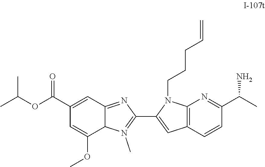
O(C(C)C)C(C1=CC2=NC(C3=CC4=C(N=C(C(C)N)C=C4)N3CCCC=C)=N(C)C2C(OC)=C1)=O
